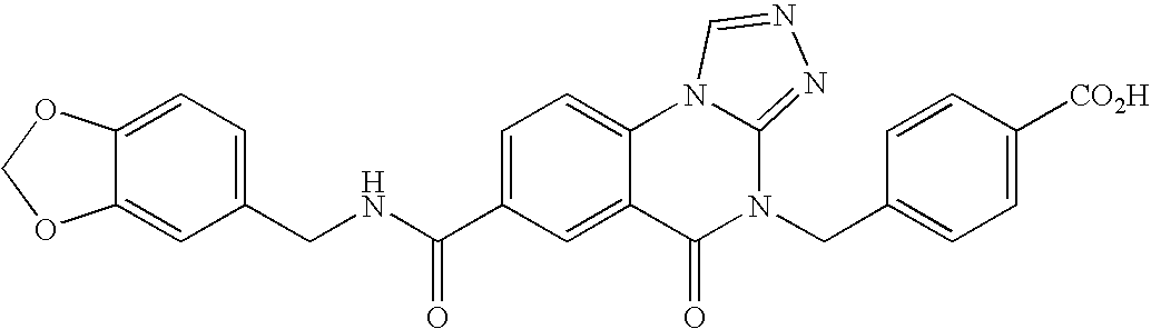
C1(CNC(C2=CC=C3C(=C2)C(=O)N(CC2=CC=C([CO2H])C=C2)C2=NN=CN32)=O)=CC=C2C(=C1)OCO2
